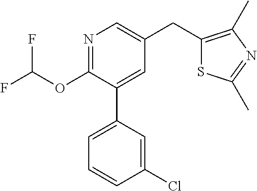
C1(OC(F)F)=NC=C(CC2=C(C)N=C(C)S2)C=C1C1=CC=CC(Cl)=C1
